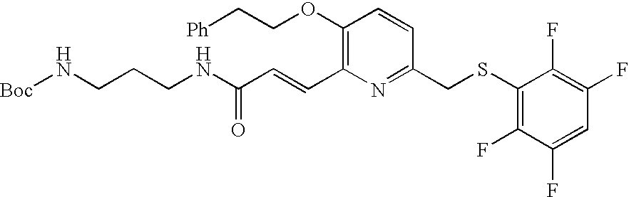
N(CCCNC(C=CC1=C(OCC[Ph])C=CC(CSC2=C(F)C(F)=CC(F)=C2F)=N1)=O)[Boc]
